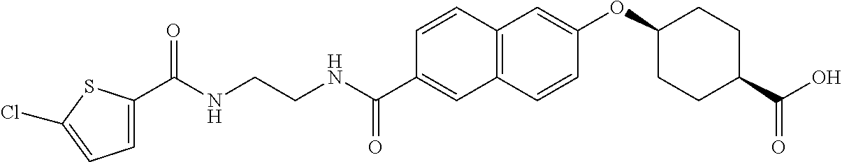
C12=C(C=C(OC3CCC(C(O)=O)CC3)C=C1)C=CC(C(NCCNC(=O)C1=CC=C(Cl)S1)=O)=C2
